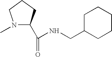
N1(C)C(C(=O)NCC2CCCCC2)CCC1
